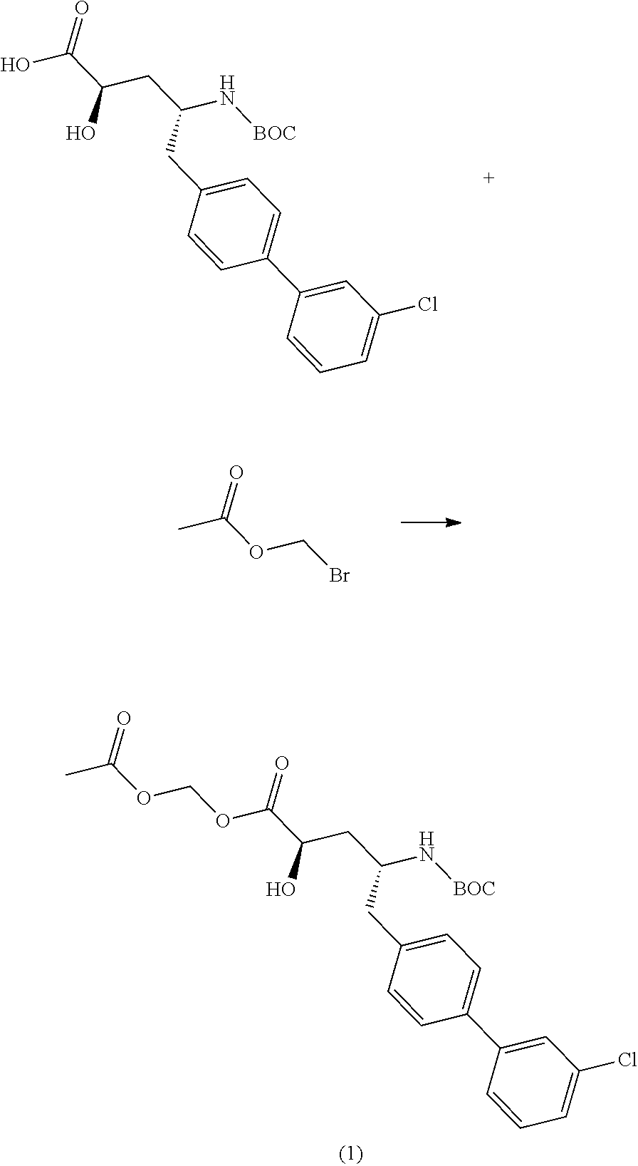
OC(C(CC(N[BOC])CC1=CC=C(C2=CC(Cl)=CC=C2)C=C1)O)=O.C(OCBr)(C)=O.C(OCOC(C(CC(N[BOC])CC1=CC=C(C2=CC(Cl)=CC=C2)C=C1)O)=O)(C)=O
